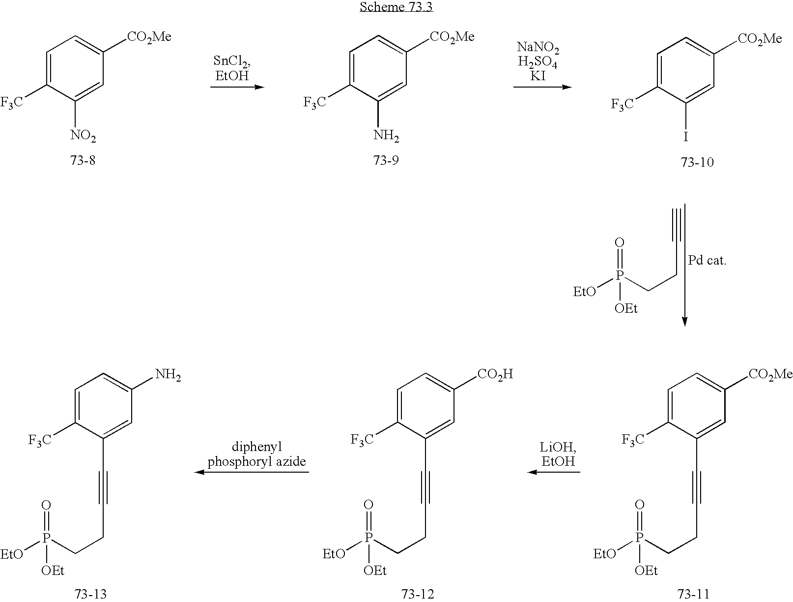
C1=C([F3C])C([NO2])=CC([CO2Me])=C1.C1=C([F3C])C(N)=CC([CO2Me])=C1.C1=C([F3C])C(I)=CC([CO2Me])=C1.C#CCCP(=O)([OEt])[EtO].C1=C([F3C])C(C#CCCP(=O)([OEt])[EtO])=CC(N)=C1.C1=C([F3C])C(C#CCCP(=O)([OEt])[EtO])=CC([CO2H])=C1.C1=C([F3C])C(C#CCCP(=O)([OEt])[EtO])=CC([CO2Me])=C1
